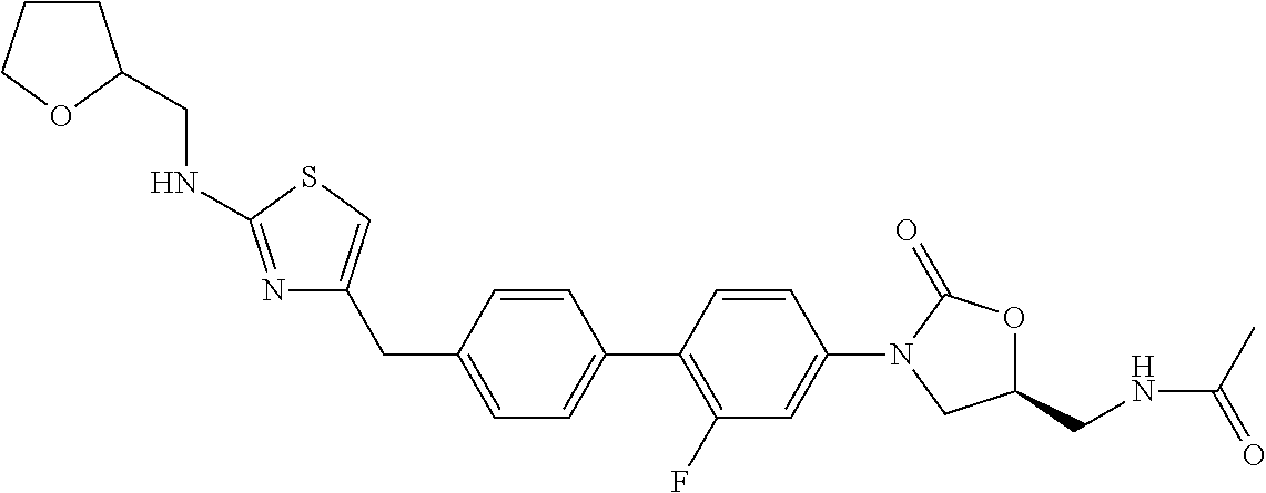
C1=C(CC2=CSC(NCC3CCCO3)=N2)C=CC(C2=C(F)C=C(N3CC(CNC(C)=O)OC3=O)C=C2)=C1
